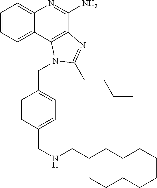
C1=CC=C2C(=C1)N=C(N)C1=C2N(CC2=CC=C(CNCCCCCCCCCCC)C=C2)C(CCCC)=N1
